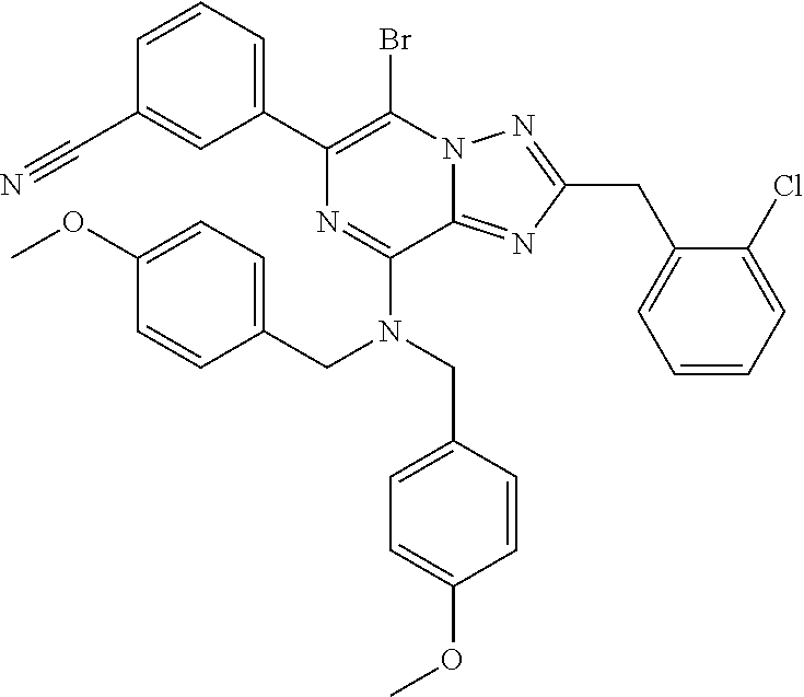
C1(C2=C(Br)N3C(=NC(CC4=CC=CC=C4Cl)=N3)C(N(CC3=CC=C(OC)C=C3)CC3=CC=C(OC)C=C3)=N2)=CC=CC(C#N)=C1
